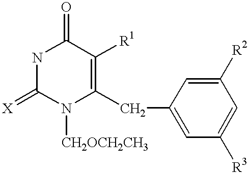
N1C(=[X])N([CH2OCH2CH3])C(CC2=CC([R3])=CC([R2])=C2)=C([R1])C1=O
